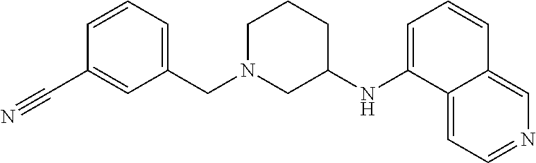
C1=CC=C(CN2CCCC(NC3=CC=CC4=CN=CC=C34)C2)C=C1C#N
